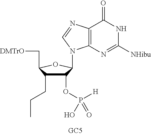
C1(OP([H])(=O)O)C(CCC)C(C[DMTrO])OC1N1C2=C(C(=O)NC([NHibu])=N2)N=C1
